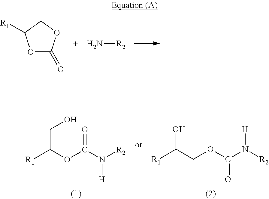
O1C(=O)OCC1[R1].N[R2].OC(COC(N([R2])[H])=O)[R1].C(C([R1])OC(N([R2])[H])=O)O
